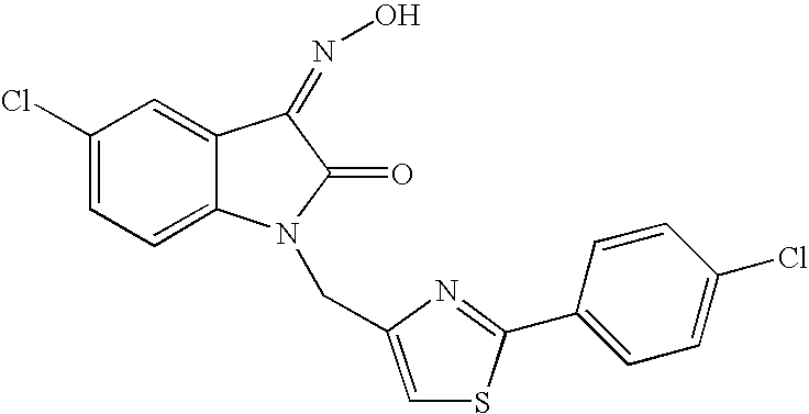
C1(Cl)=CC=C2C(=C1)C(=NO)C(=O)N2CC1=CSC(C2=CC=C(Cl)C=C2)=N1
